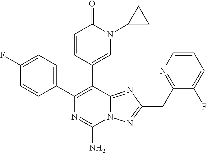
N12C(=NC(CC3=NC=CC=C3F)=N1)C(C1=CN(C3CC3)C(=O)C=C1)=C(C1=CC=C(F)C=C1)N=C2N
